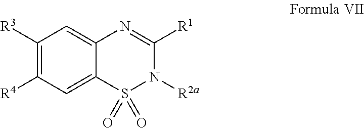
C1([R3])=C([R4])C=C2C(=C1)N=C([R1])N([R2a])S2(=O)=O
